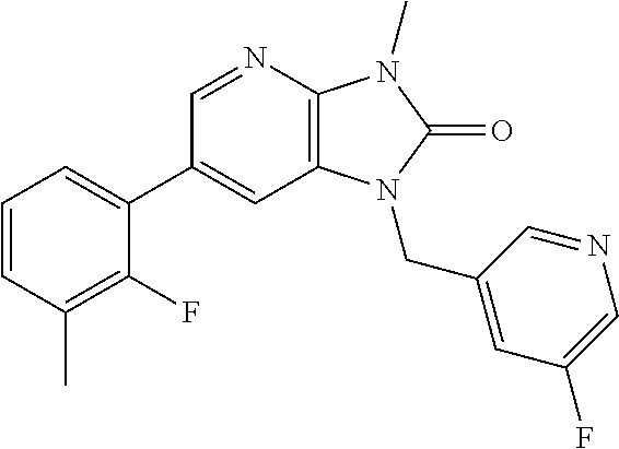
C1(C2=CC=CC(C)=C2F)=CC2=C(N=C1)N(C)C(=O)N2CC1=CC(F)=CN=C1
